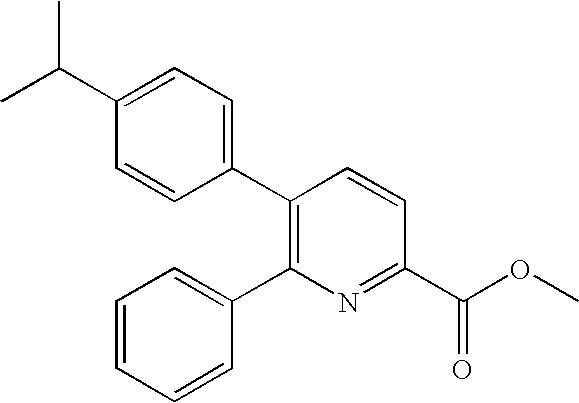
C1(C(C)C)=CC=C(C2=C(C3=CC=CC=C3)N=C(C(OC)=O)C=C2)C=C1
